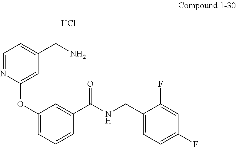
Cl.C1(OC2=CC(CN)=CC=N2)=CC=CC(C(NCC2=CC=C(F)C=C2F)=O)=C1
